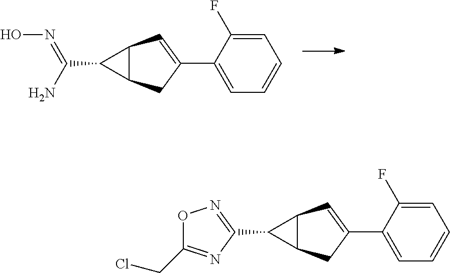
C1(C(N)=NO)C2C1C=C(C1=CC=CC=C1F)C2.C1(C2=NOC(CCl)=N2)C2C1C=C(C1=CC=CC=C1F)C2
